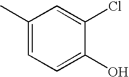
C1(C)=CC=C(O)C(Cl)=C1
